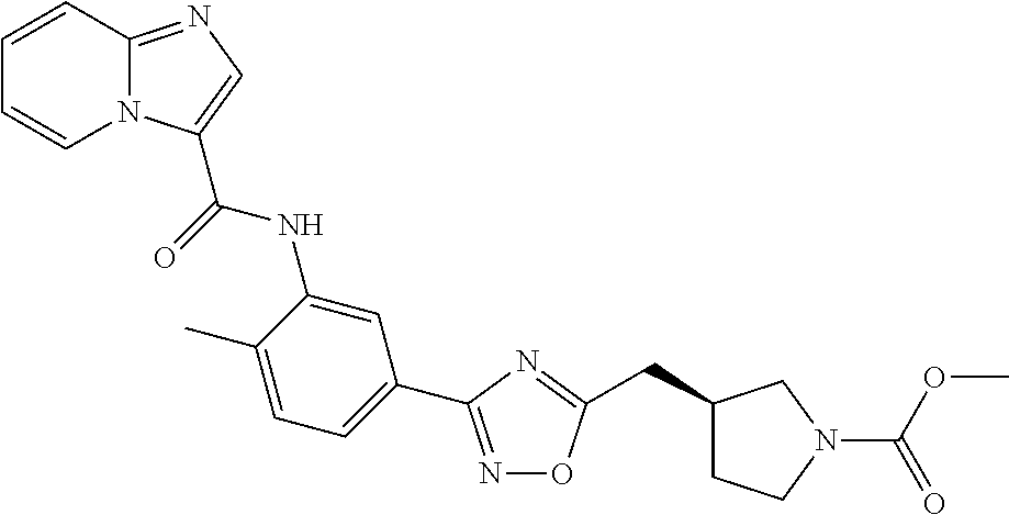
N1=C(C2=CC=C(C)C(NC(=O)C3=CN=C4N3C=CC=C4)=C2)N=C(CC2CCN(C(=O)OC)C2)O1
